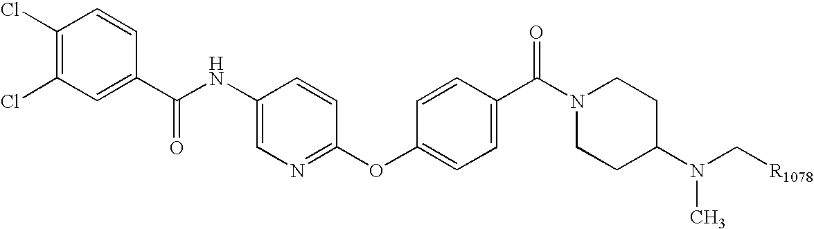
C1(Cl)=C(Cl)C=CC(C(NC2=CN=C(OC3=CC=C(C(N4CCC(N(C[R1078])C)CC4)=O)C=C3)C=C2)=O)=C1
